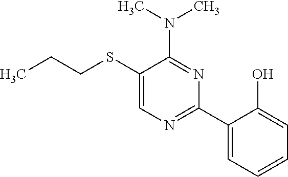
S(C1=CN=C(C2=CC=CC=C2O)N=C1N(C)C)CCC
